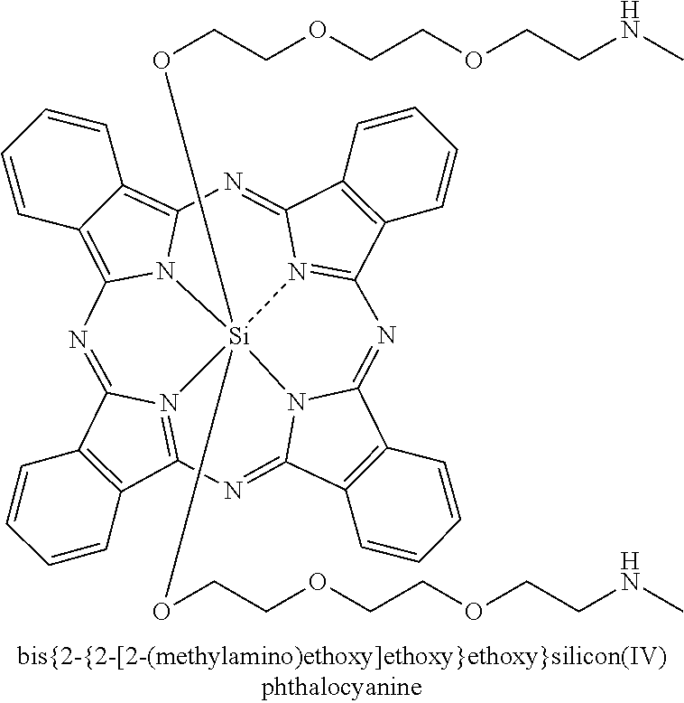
C12=C(C3=N4C1=NC1=C5C(=C6N1[Si]41(OCCOCCOCCNC)(OCCOCCOCCNC)N4=C(C7=C(C4=N6)C=CC=C7)N=C4C6=C(C(=N3)N41)C=CC=C6)C=CC=C5)C=CC=C2
